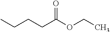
C(OCC)(CCCC)=O
